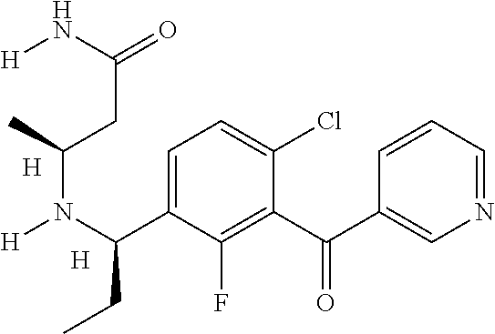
N1=CC=CC(C(C2=C(F)C(C(N([H])C(C)CC(=O)N[H])CC)=CC=C2Cl)=O)=C1.[H].[H]
